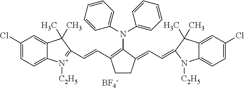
C1CC(=CC=C2C(C)(C)C3=CC(Cl)=CC=C3N2[C2H5])C(N(C2=CC=CC=C2)C2=CC=CC=C2)=C1C=CC1=[N+]([C2H5])C2=CC=C(Cl)C=C2C1(C)C.[BF4-]
